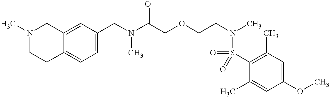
C1(CN(C(COCCN(C)S(=O)(C2=C(C)C=C(OC)C=C2C)=O)=O)C)=CC=C2C(=C1)CN(C)CC2
